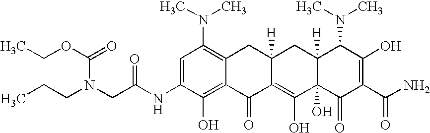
C(N(CC(NC1=CC(N(C)C)=C2C(=C1O)C(=O)C1=C(O)C3(O)C([H])(CC1([H])C2)C(N(C)C)C(O)=C(C(N)=O)C3=O)=O)CCC)(OCC)=O
